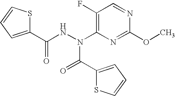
COC1=NC(N(NC(C2=CC=CS2)=O)C(=O)C2=CC=CS2)=C(F)C=N1
